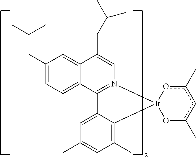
C12=N(C=C(CC(C)C)C3=CC(CC(C)C)=CC=C13)[Ir]1(C3=C(C)C=C(C)C=C23)oc(C)cc(C)o1
